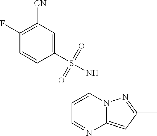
C1=C(NS(C2=CC([CN])=C(F)C=C2)(=O)=O)N2C(=CC(C)=N2)N=C1
